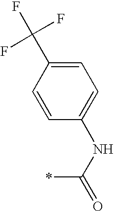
C1=C(C(F)(F)F)C=CC(NC(=O)*)=C1
